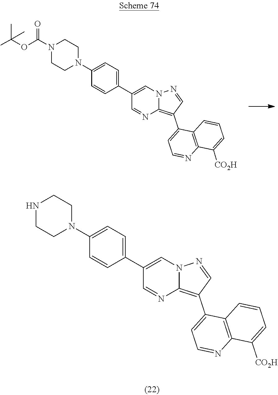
N1(C2=CC=C(C3=CN4C(=C(C5=CC=NC6=C5C=CC=C6[CO2H])C=N4)N=C3)C=C2)CCNCC1.N1(C2=CC=C(C3=CN4C(=C(C5=CC=NC6=C5C=CC=C6[CO2H])C=N4)N=C3)C=C2)CCN(C(OC(C)(C)C)=O)CC1
